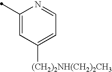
C1(C)=CC([(CH2)2NH(CH2)2CH3])=CC=N1
